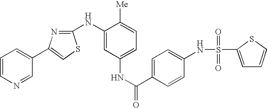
C1=CN=CC(C2=CSC(NC3=CC(NC(=O)C4=CC=C(NS(=O)(=O)C5=CC=CS5)C=C4)=CC=C3[Me])=N2)=C1
